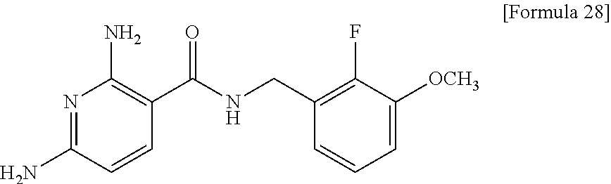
N1=C(N)C=CC(C(NCC2=C(F)C([OCH3])=CC=C2)=O)=C1N
